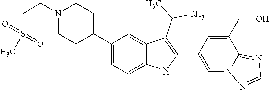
N1(CCS(C)(=O)=O)CCC(C2=CC=C3C(=C2)C(C(C)C)=C(C2=CN4C(=NC=N4)C(CO)=C2)N3)CC1
